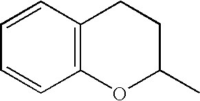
C12=C(OC(C)CC1)C=CC=C2
